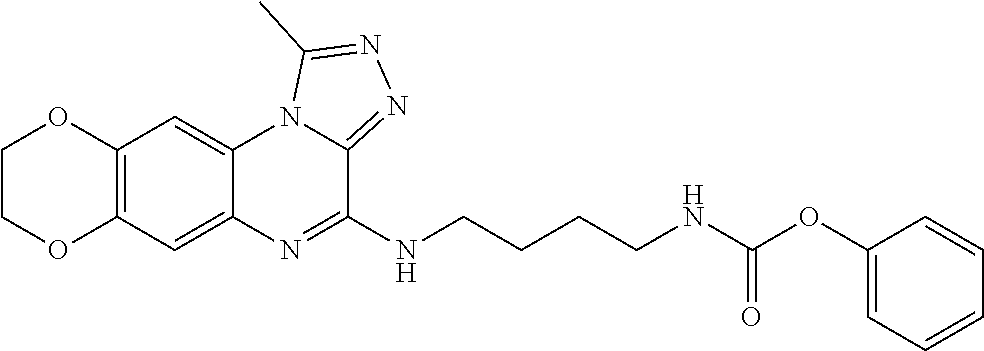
C12=C(C=C3C(=C1)N1C(=NN=C1C)C(NCCCCNC(OC1=CC=CC=C1)=O)=N3)OCCO2
